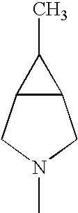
C12C(CN(C)C1)C2C
